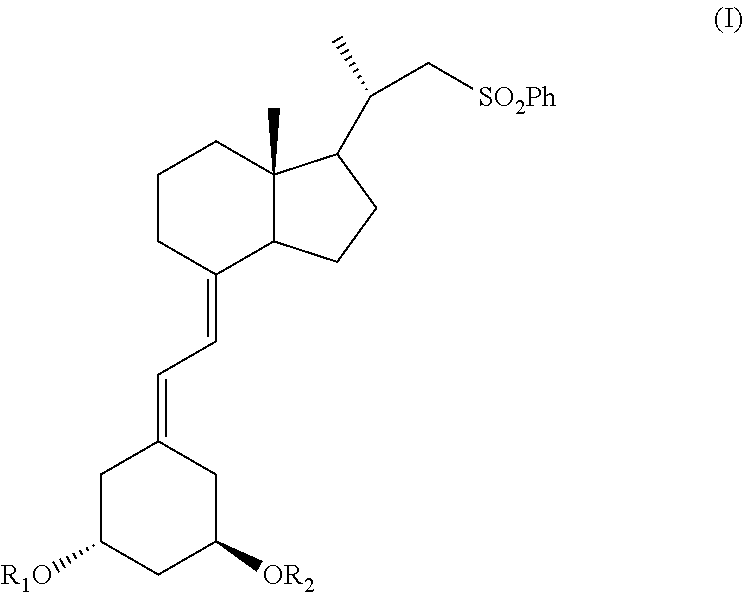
C1C([R1O])CC([OR2])CC1=CC=C1C2C(C)(CCC1)C(C(C)C[SO2Ph])CC2
